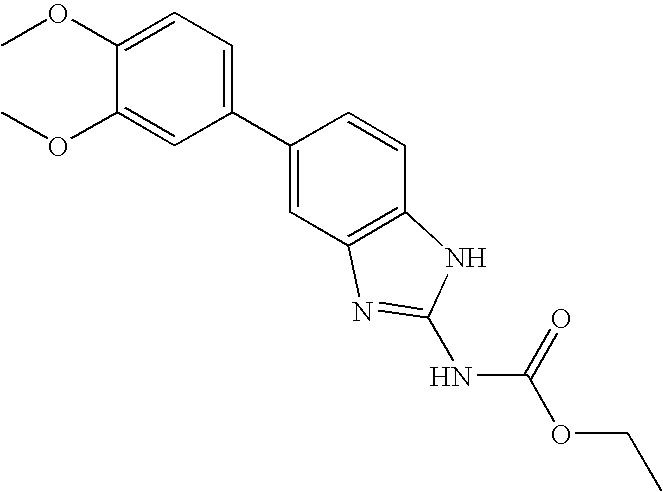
C1=C(OC)C(OC)=CC(C2=CC3=C(C=C2)NC(NC(=O)OCC)=N3)=C1
